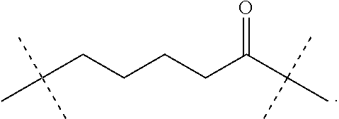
C(CCCCC(C(C)(C)C)=O)(C)(C)C
